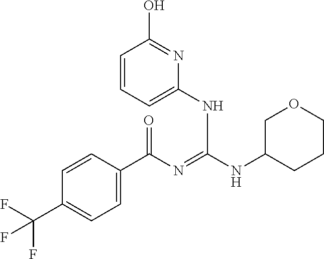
C1=CC(C(N=C(NC2CCCOC2)NC2=CC=CC(O)=N2)=O)=CC=C1C(F)(F)F
